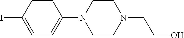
IC1=CC=C(N2CCN(CCO)CC2)C=C1
